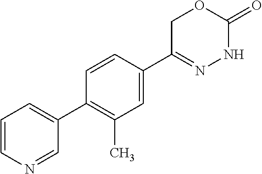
C1(C2=C(C)C=C(C3=NNC(=O)OC3)C=C2)=CC=CN=C1
